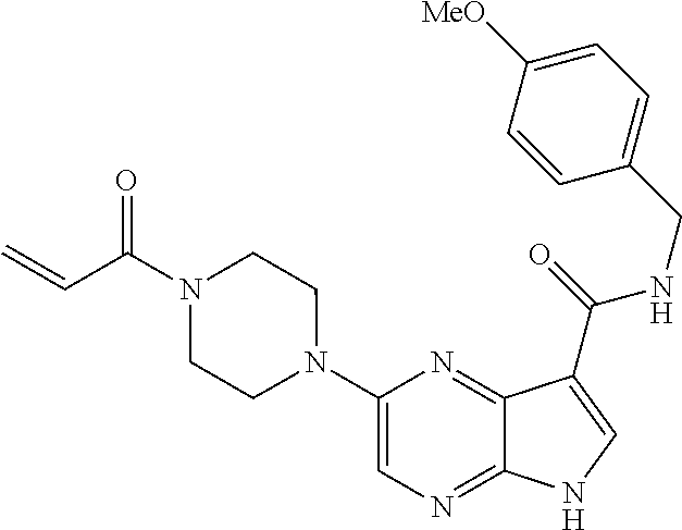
C1(N2CCN(C(C=C)=O)CC2)=CN=C2C(=N1)C(C(=O)NCC1=CC=C([MeO])C=C1)=CN2
